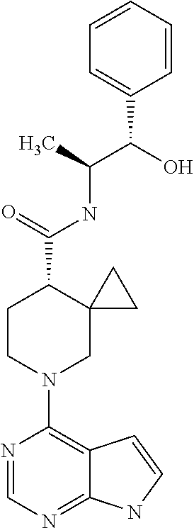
N1=CN=C2C(=C1N1CC3(C(C(=O)NC(C(O)C4=CC=CC=C4)C)CC1)CC3)C=CN2
